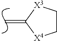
C=C1[X4]CC[X3]1
